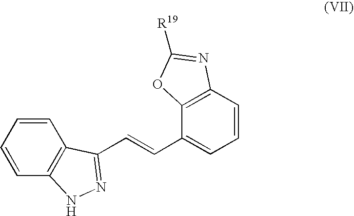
C1=CC=CC2=C1C(C=CC1=CC=CC3=C1OC([R19])=N3)=NN2
